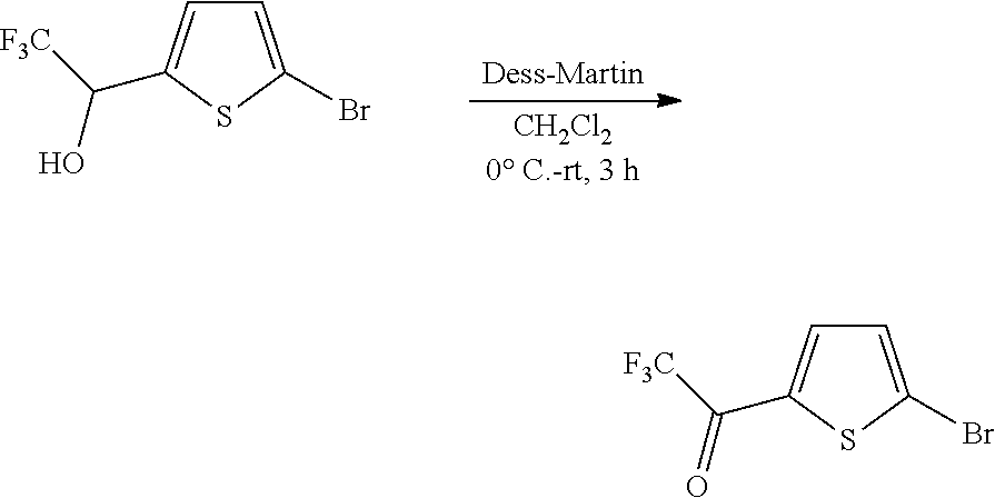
C1=C(Br)SC(C([F3C])O)=C1.C1=C(Br)SC(C([F3C])=O)=C1
